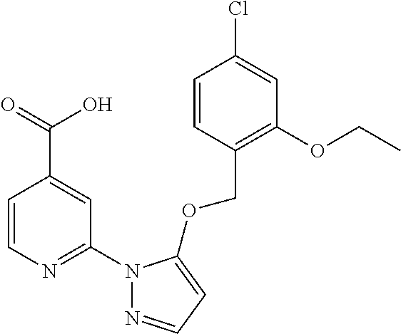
C1=CC(COC2=CC=NN2C2=NC=CC(C(=O)O)=C2)=C(OCC)C=C1Cl
